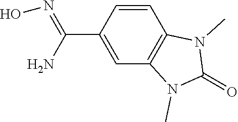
C1(C(=NO)N)=CC2=C(C=C1)N(C)C(=O)N2C
